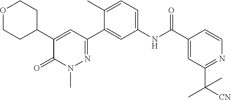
O1CCC(C2=CC(C3=CC(NC(C4=CC(C([CN])(C)C)=NC=C4)=O)=CC=C3C)=NN(C)C2=O)CC1
